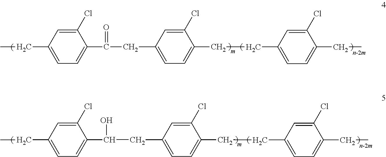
C1(Cl)=CC(CC(C2=CC=C(CC)C=C2Cl)=O)=CC=C1CCC1=CC=C(CC)C(Cl)=C1.C1(Cl)=CC(CC(C2=CC=C(CC)C=C2Cl)O)=CC=C1CCC1=CC=C(CC)C(Cl)=C1
